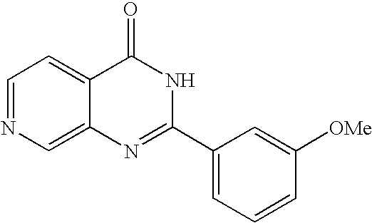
C12=CN=CC=C1C(=O)NC(C1=CC=CC([OMe])=C1)=N2
